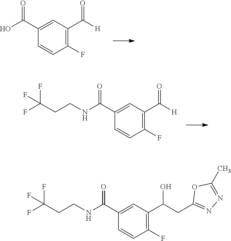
C1(C(O)=O)=CC(C([H])=O)=C(F)C=C1.C1(C(NCCC(F)(F)F)=O)=CC(C([H])=O)=C(F)C=C1.C1(C(NCCC(F)(F)F)=O)=CC(C(CC2=NN=C(C)O2)O)=C(F)C=C1
